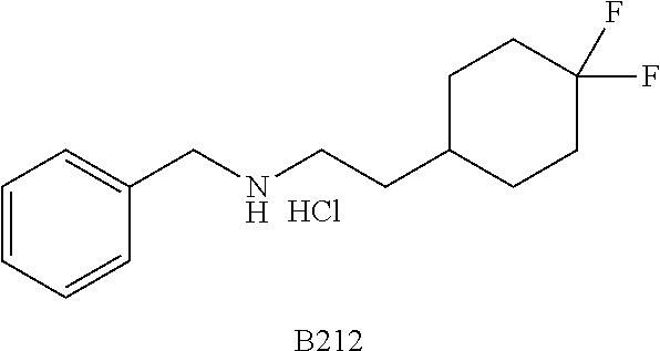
C1=CC=CC(CNCCC2CCC(F)(F)CC2)=C1.[B212].Cl
